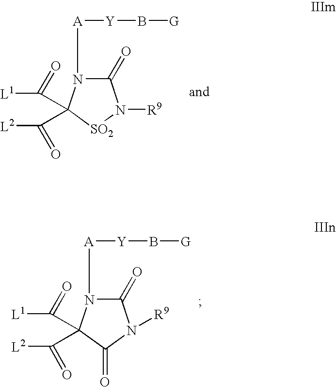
C1(=O)N([A][Y]B[G])C(C([L1])=O)(C([L2])=O)[SO2]N1[R9].C1(=O)N([A][Y]B[G])C(C([L1])=O)(C([L2])=O)C(=O)N1[R9]
